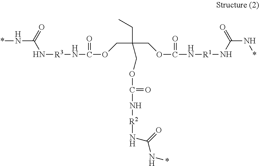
*NC(N[R3]NC(=O)OCC(CC)(COC(=O)N[R2]NC(=O)N*)COC(N[R1]NC(N*)=O)=O)=O
